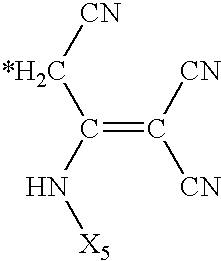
C(=C([CN])[CN])(N[X5])[*H2C][CN]
